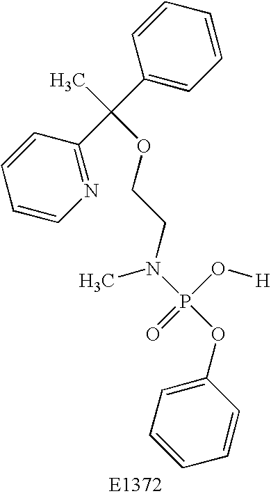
C1=CN=C(C(C2=CC=CC=C2)(C)OCCN(P(OC2=CC=CC=C2)(O[H])=O)C)C=C1
